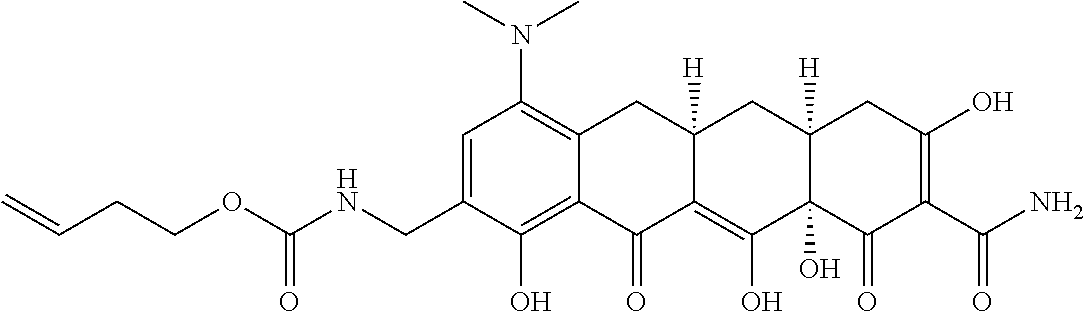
C1=C(CNC(OCCC=C)=O)C(O)=C2C(=C1N(C)C)CC1([H])C(=C(O)C3(O)C([H])(C1)CC(O)=C(C(N)=O)C3=O)C2=O
